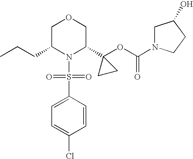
C(C1N(S(=O)(=O)C2=CC=C(Cl)C=C2)C(C2(OC(=O)N3CC(O)CC3)CC2)COC1)CC
